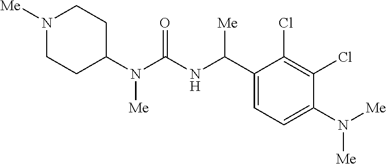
N1([Me])CCC(N(C(=O)NC(C2=CC=C(N([Me])[Me])C(Cl)=C2Cl)[Me])[Me])CC1
